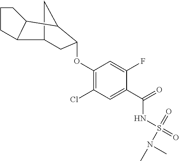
C1(OC2CC3C4C(C2C3)CCC4)=C(Cl)C=C(C(=O)NS(=O)(=O)N(C)C)C(F)=C1
